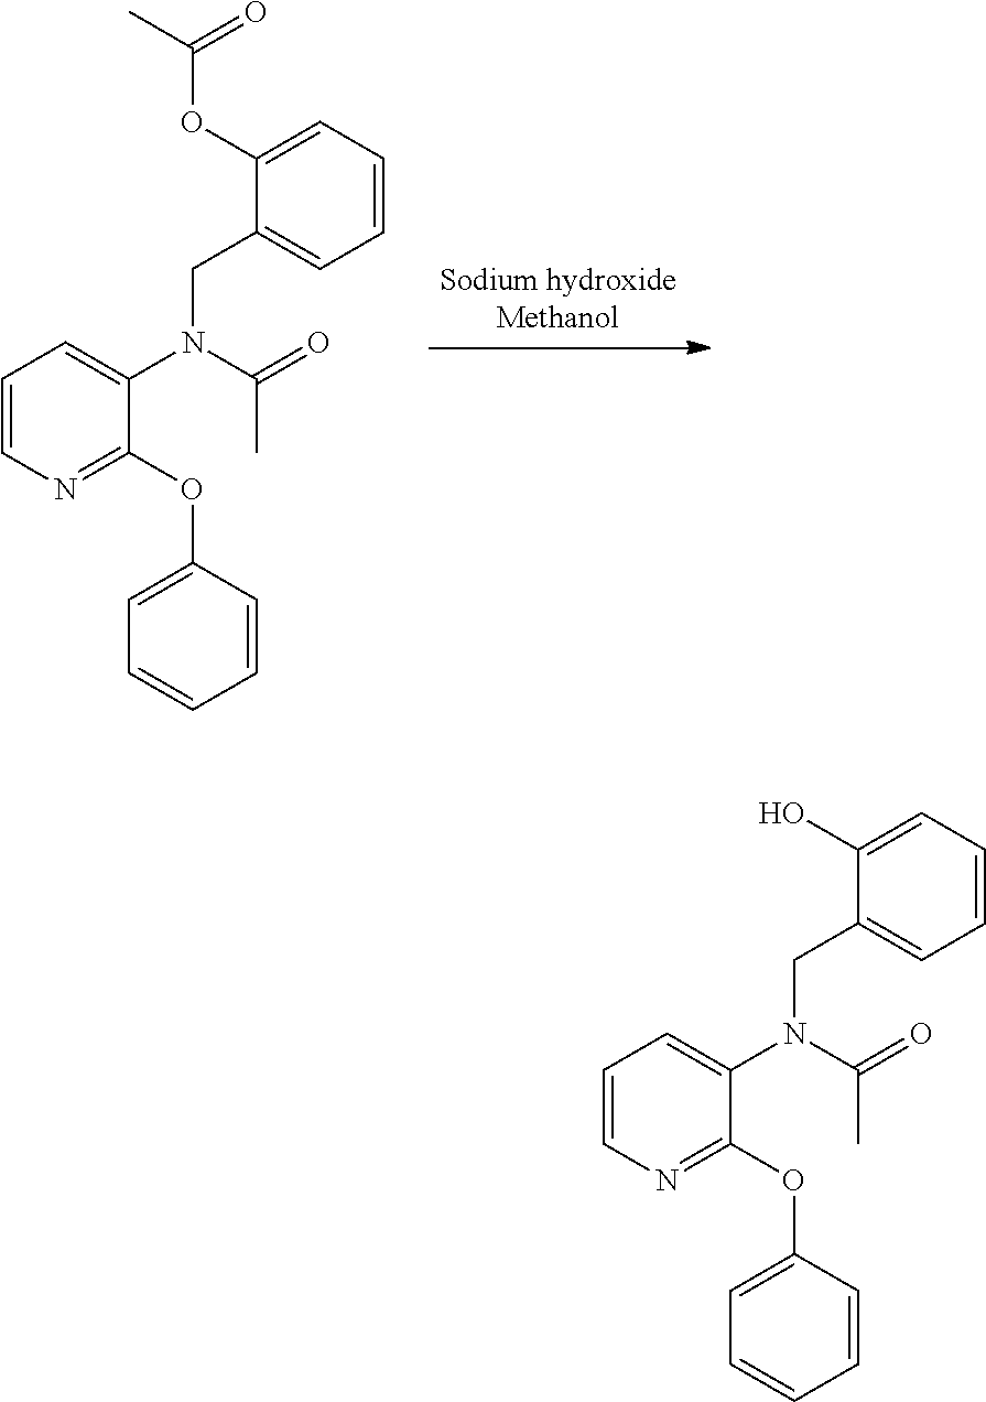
C1=CN=C(OC2=CC=CC=C2)C(N(CC2=CC=CC=C2O)C(C)=O)=C1.C1=CN=C(OC2=CC=CC=C2)C(N(CC2=CC=CC=C2OC(C)=O)C(C)=O)=C1
